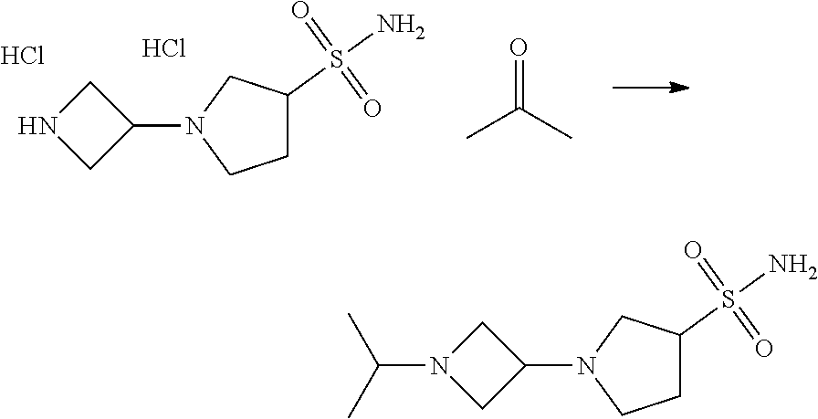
C1N(C(C)C)CC1N1CCC(S(N)(=O)=O)C1.C1NCC1N1CCC(S(N)(=O)=O)C1.Cl.Cl.CC(C)=O
